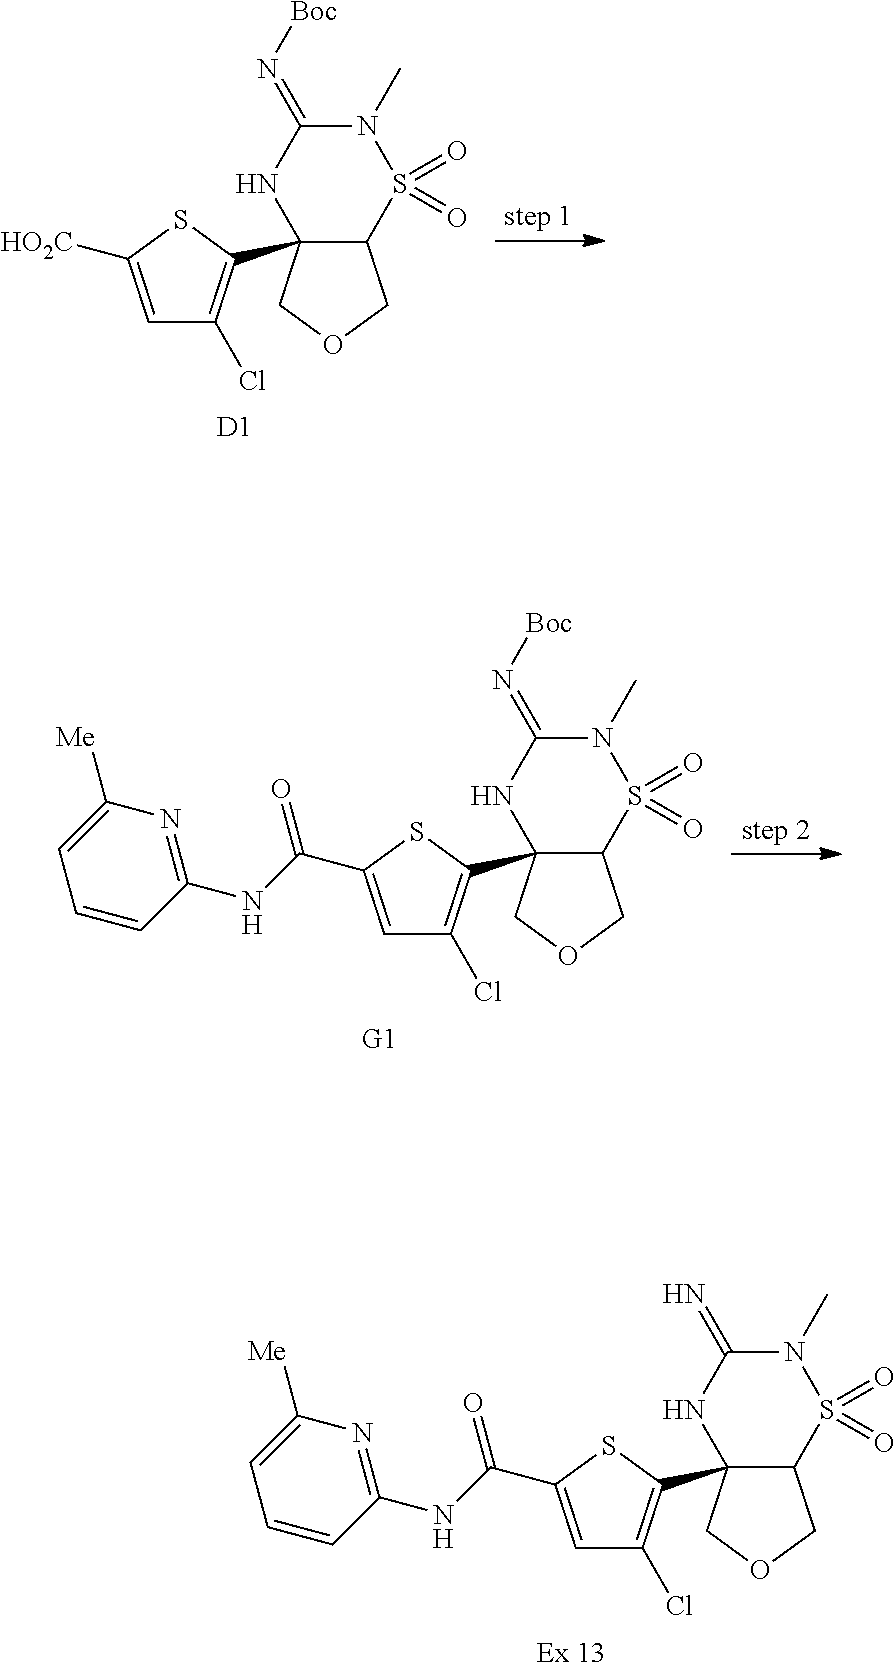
C12(C3=C(Cl)C=C(C(=O)NC4=NC([Me])=CC=C4)S3)C(S(=O)(=O)N(C)C(=N)N1)COC2.[Ex 13].C12(C3=C(Cl)C=C([HO2C])S3)C(S(=O)(=O)N(C)C(=N[Boc])N1)COC2.[D1].C12(C3=C(Cl)C=C(C(=O)NC4=NC([Me])=CC=C4)S3)C(S(=O)(=O)N(C)C(=N[Boc])N1)COC2.[G1]
